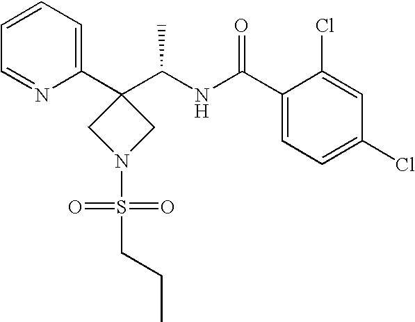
C1(C2(C(NC(C3=CC=C(Cl)C=C3Cl)=O)C)CN(S(=O)(CCC)=O)C2)=CC=CC=N1
